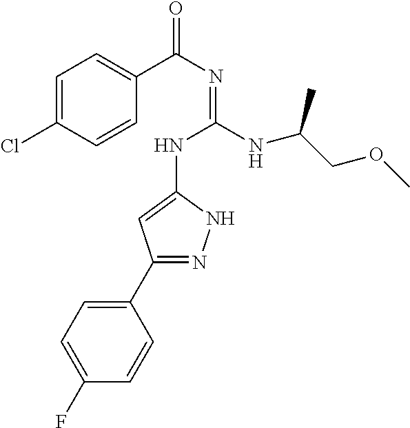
C1=C(Cl)C=CC(C(N=C(NC2=CC(C3=CC=C(F)C=C3)=NN2)NC(COC)C)=O)=C1
